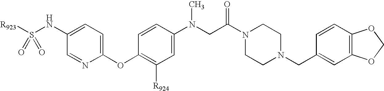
[R923]S(=O)(NC1=CC=C(OC2=C([R924])C=C(N(C)CC(=O)N3CCN(CC4=CC5=C(C=C4)OCO5)CC3)C=C2)N=C1)=O
